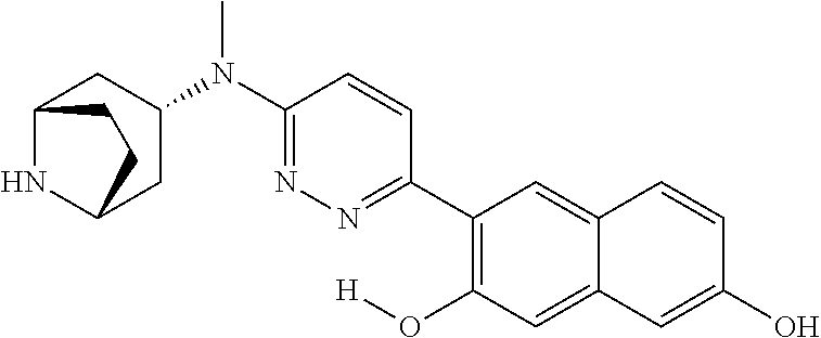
N(C)(C1=NN=C(C2=C(O[H])C=C3C(=C2)C=CC(O)=C3)C=C1)C1CC2NC(C1)CC2
